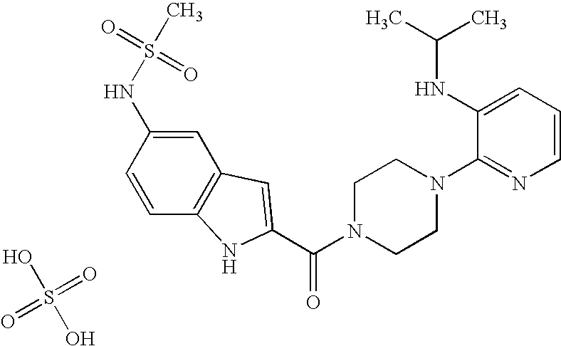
S(O)(O)(=O)=O.O=C(N1CCN(C2=NC=CC=C2NC(C)C)CC1)C1=CC2=C(C=CC(NS(C)(=O)=O)=C2)N1
